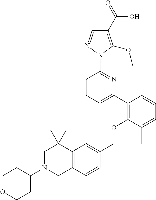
C1(C2=C(OCC3=CC4=C(C=C3)CN(C3CCOCC3)CC4(C)C)C(C)=CC=C2)=CC=CC(N2N=CC(C(=O)O)=C2OC)=N1
